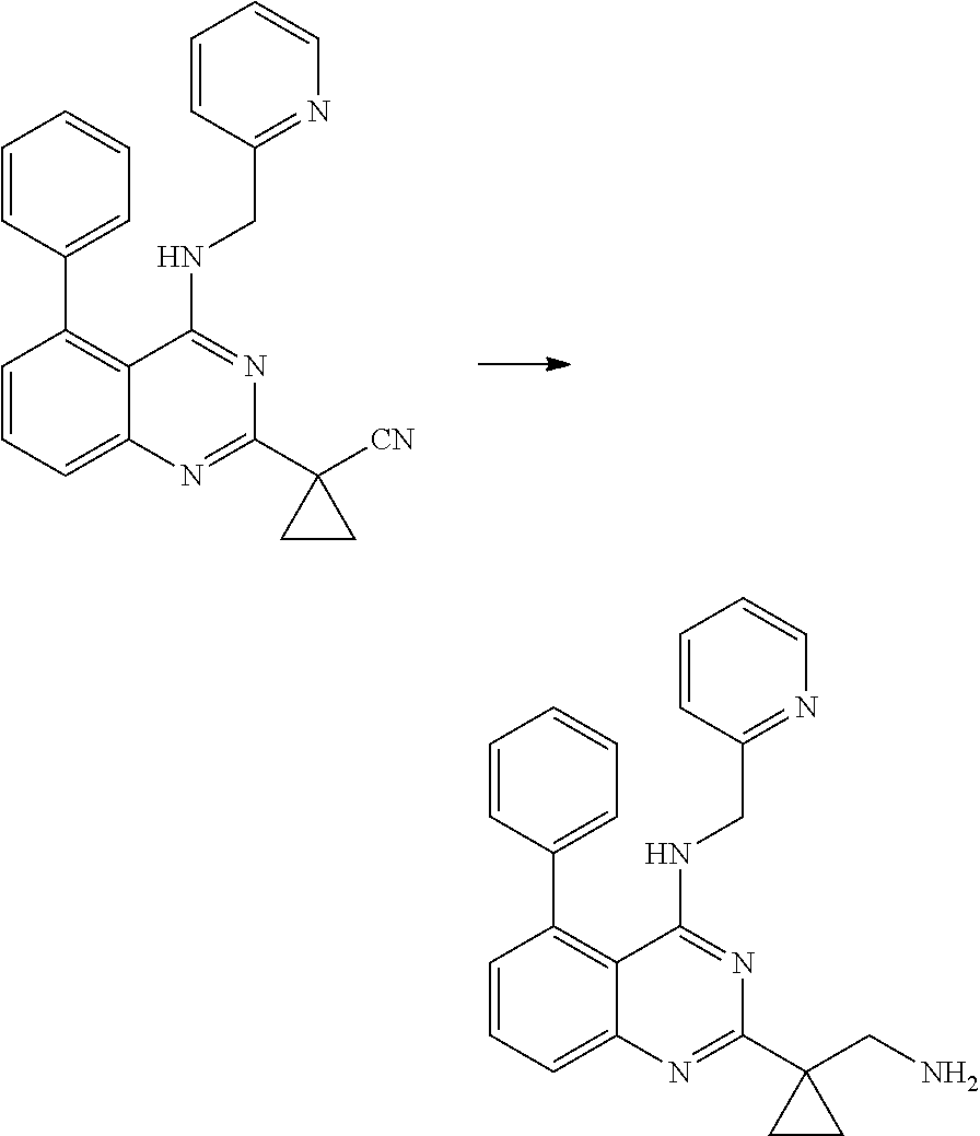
C1=CC=C2C(=C1C1=CC=CC=C1)C(NCC1=NC=CC=C1)=NC(C1([CN])CC1)=N2.C1=CC=C2C(=C1C1=CC=CC=C1)C(NCC1=NC=CC=C1)=NC(C1(CN)CC1)=N2
